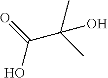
O=C(O)C(C)(C)O
